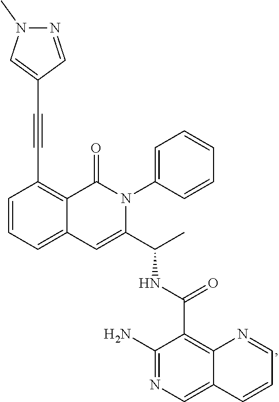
C1=CC=C2C(=C1C#CC1=CN(C)N=C1)C(=O)N(C1=CC=CC=C1)C(C(C)NC(=O)C1=C3C(=CN=C1N)C=CC=N3)=C2
